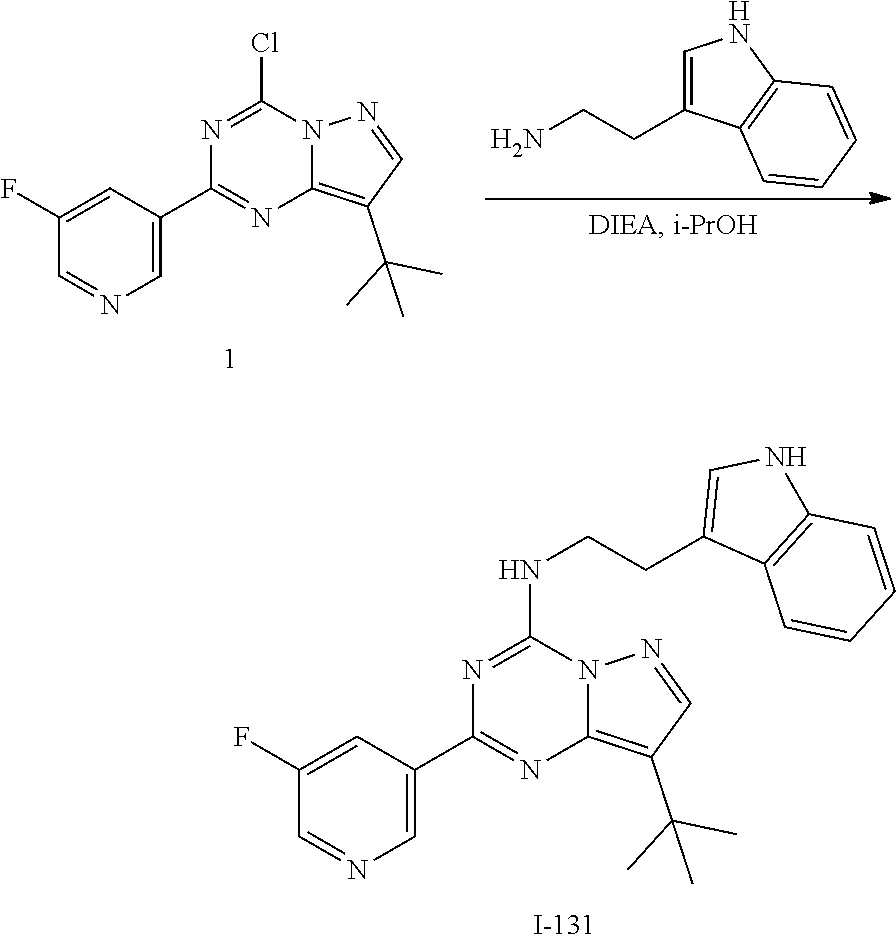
C1=C(CCN)C2=C(N1)C=CC=C2.C1(F)=CC(C2=NC3=C(C(C)(C)C)C=NN3C(Cl)=N2)=CN=C1.C1(F)=CC(C2=NC3=C(C(C)(C)C)C=NN3C(NCCC3=CNC4=C3C=CC=C4)=N2)=CN=C1
